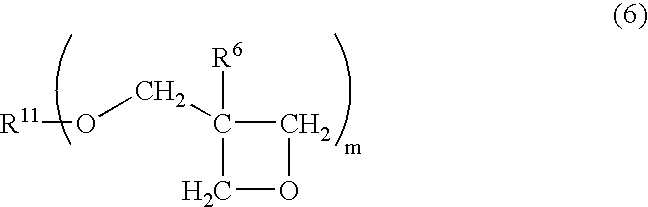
[R11]OCC1([R6])COC1
